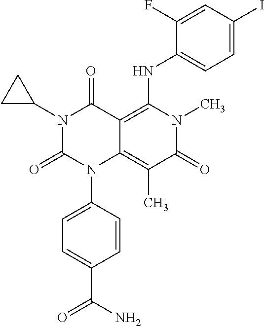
N1(C2CC2)C(=O)N(C2=CC=C(C(N)=O)C=C2)C2=C(C)C(=O)N(C)C(NC3=CC=C(I)C=C3F)=C2C1=O
